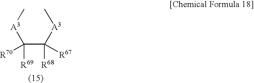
[R69]C(C([R68])([A3]C)[R67])([A3]C)[R70]
